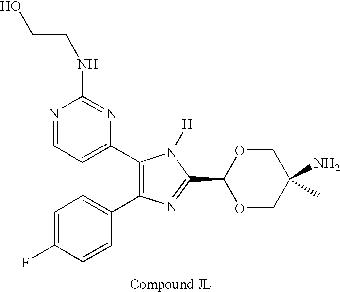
C1=C(F)C=CC(C2=C(C3=CC=NC(NCCO)=N3)N([H])C(C3OCC(N)(C)CO3)=N2)=C1
